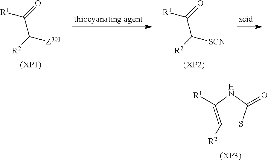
C(C([R2])[Z301])(=O)[R1].C(C([R2])[SCN])(=O)[R1].C1([R2])=C([R1])NC(=O)S1
